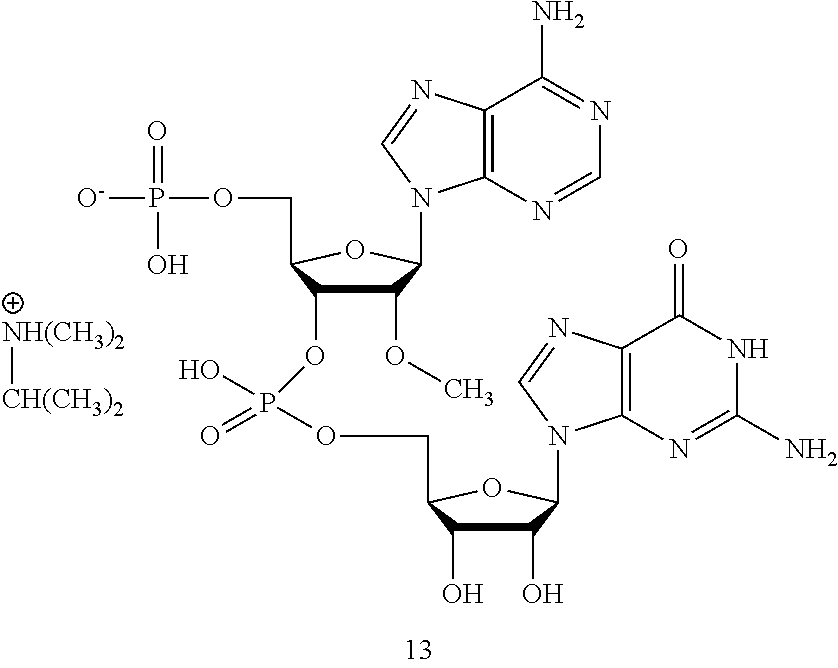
C1(OC)C(OP(O)(=O)OCC2C(O)C(O)C(N3C4=C(N=C3)C(=O)NC(N)=N4)O2)C(COP([O-])(=O)O)OC1N1C2=C(N=C1)C(N)=NC=N2.[NH(CH3)2][CH(CH3)2]
